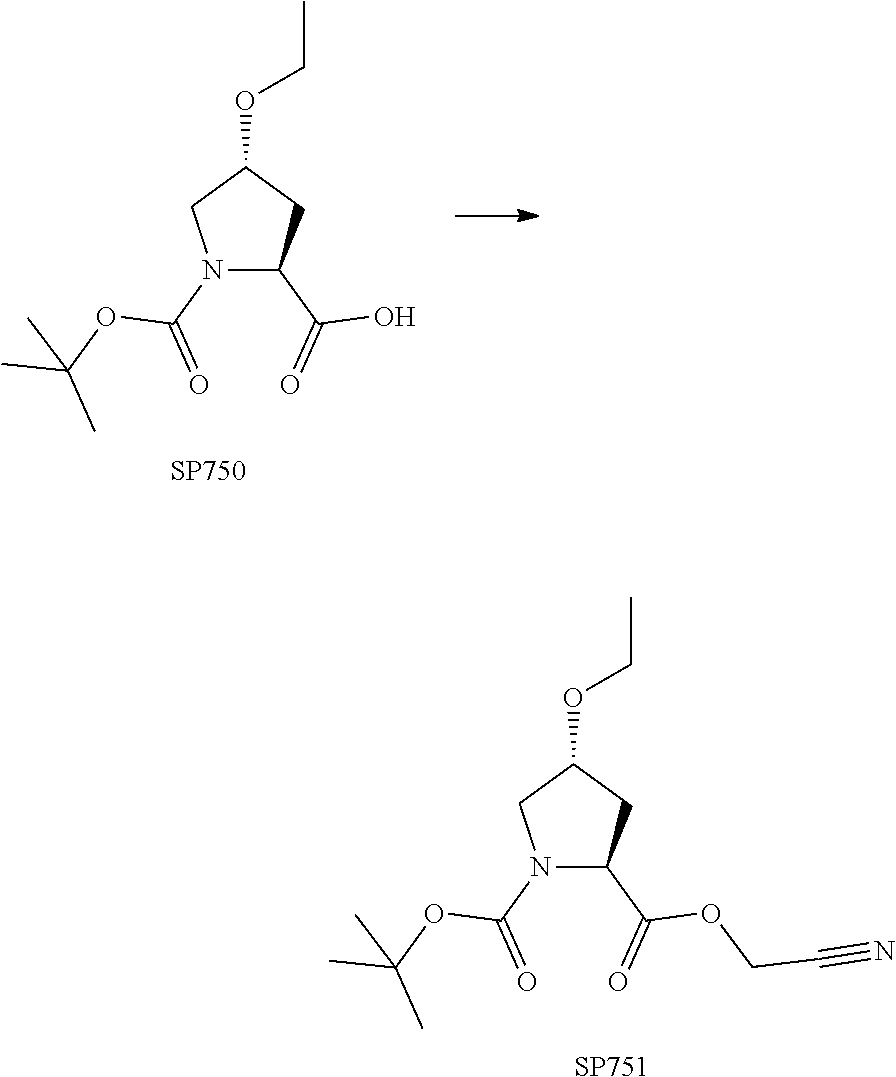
[SP751].N1(C(=O)OC(C)(C)C)C(C(=O)OCC#N)CC(OCC)C1.N1(C(=O)OC(C)(C)C)C(C(=O)O)CC(OCC)C1.[SP750]
